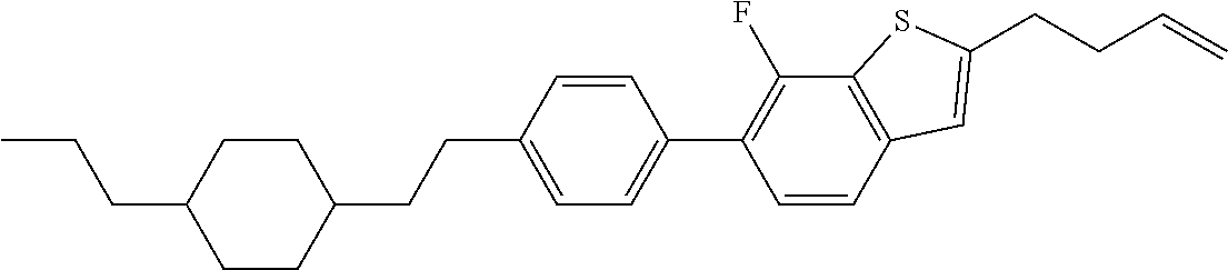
CCCC1CCC(CCC2=CC=C(C3=C(F)C4=C(C=C3)C=C(CCC=C)S4)C=C2)CC1
